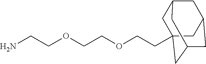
C1C2(CCOCCOCCN)CC3CC(CC1C3)C2
